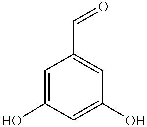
C1=C(O)C=C(O)C=C1C=O
